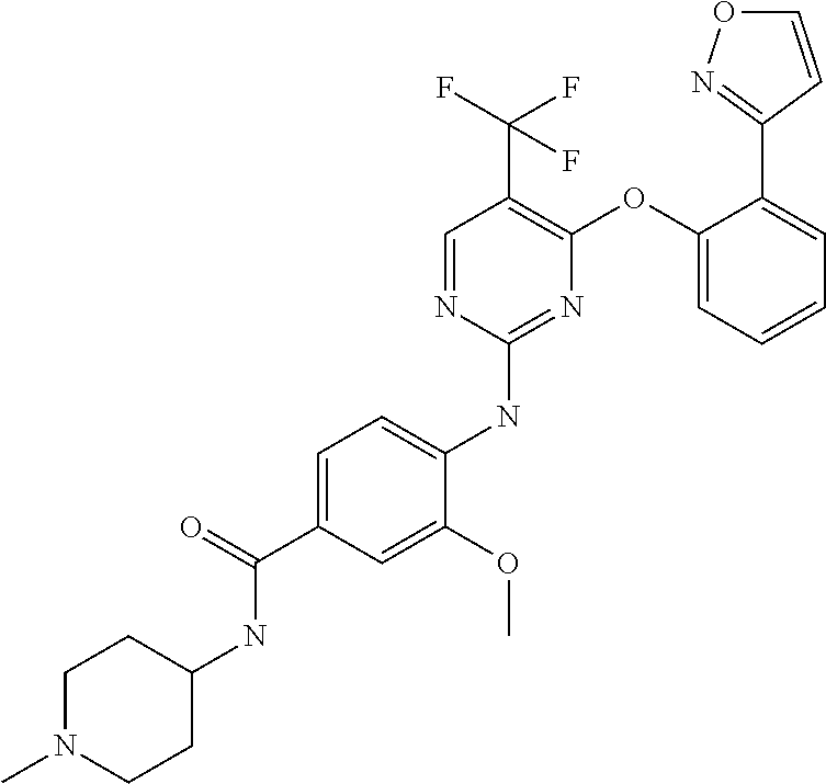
C1=C(C(=O)NC2CCN(C)CC2)C=C(OC)C(NC2=NC(OC3=CC=CC=C3C3=NOC=C3)=C(C(F)(F)F)C=N2)=C1
